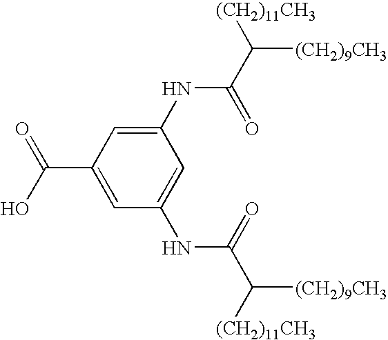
C1(NC(=O)C([(CH2)11CH3])[(CH2)9CH3])=CC(C(=O)O)=CC(NC(=O)C([(CH2)11CH3])[(CH2)9CH3])=C1
